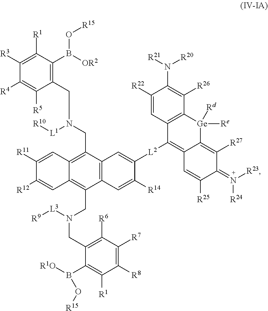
C1([R3])=C([R1])C(B([OR2])O[R15])=C(CN(CC2=C3C(=C(CN(CC4=C([R6])C([R7])=C([R8])C([R1])=C4B([R1O])O[R15])[L3][R9])C4=C2C=C([L2]C2=C5C(=C([R27])C(=N([R23])[R24])C([R25])=C5)[Ge]([Re])([Rd])C5=C2C=C([R22])C(N([R21])[R20])=C5[R26])C([R14])=C4)C=C([R12])C([R11])=C3)[L1][R10])C([R5])=C1[R4]
